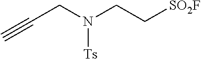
C(CN(CC[SO2F])[Ts])#C
